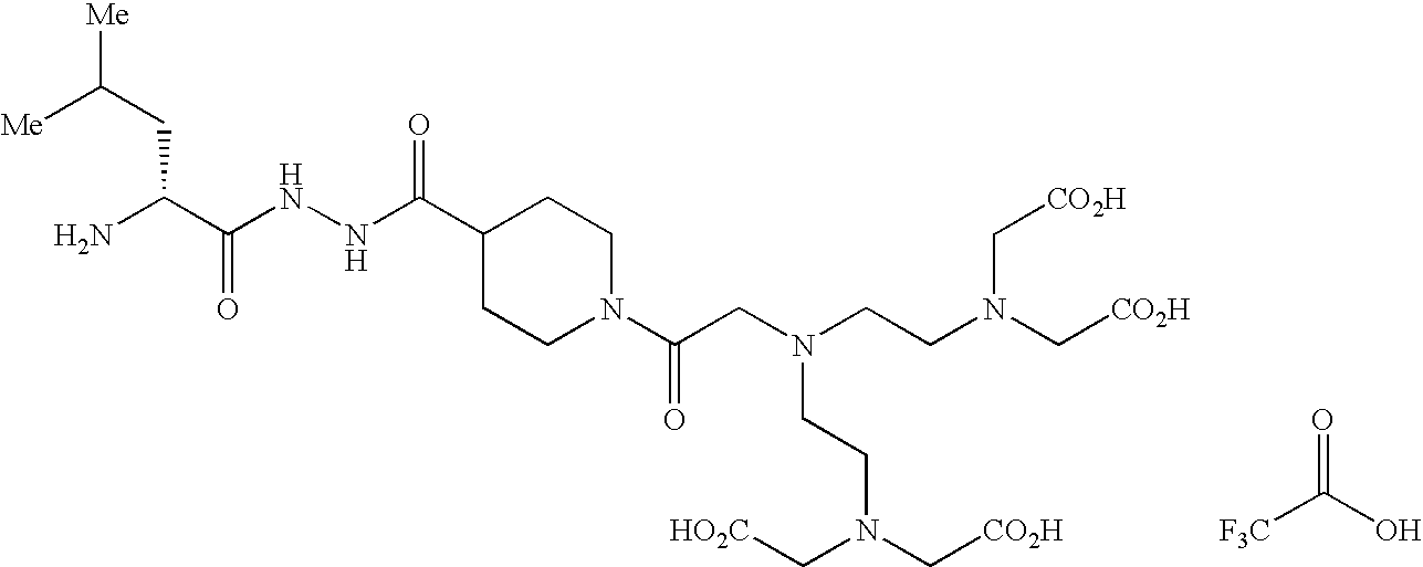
[F3C]C(O)=O.NC(C(NNC(C1CCN(C(CN(CCN(C[CO2H])C[CO2H])CCN(C[CO2H])C[HO2C])=O)CC1)=O)=O)CC([Me])[Me]
